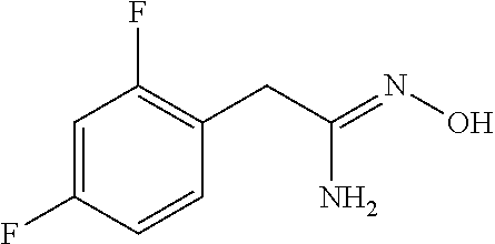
NC(=NO)CC1=C(F)C=C(F)C=C1
